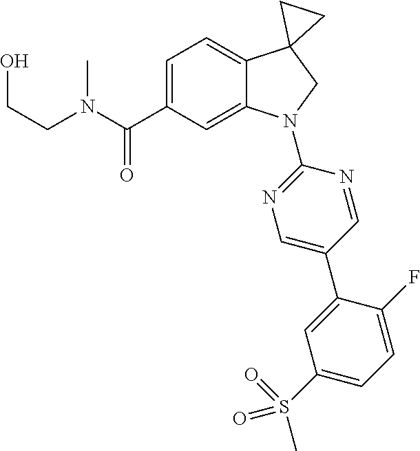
OCCN(C)C(C1=CC=C2C(=C1)N(C1=NC=C(C3=CC(S(=O)(=O)C)=CC=C3F)C=N1)CC21CC1)=O
